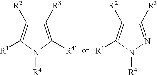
C1([R3])=C([R4])N([R4])C([R1])=C1[R2].C1([R3])=NN([R4])C([R1])=C1[R2]
